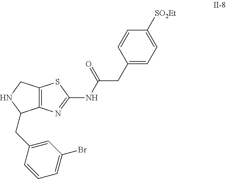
C12=C(CNC1CC1=CC(Br)=CC=C1)SC(NC(CC1=CC=C([SO2Et])C=C1)=O)=N2
